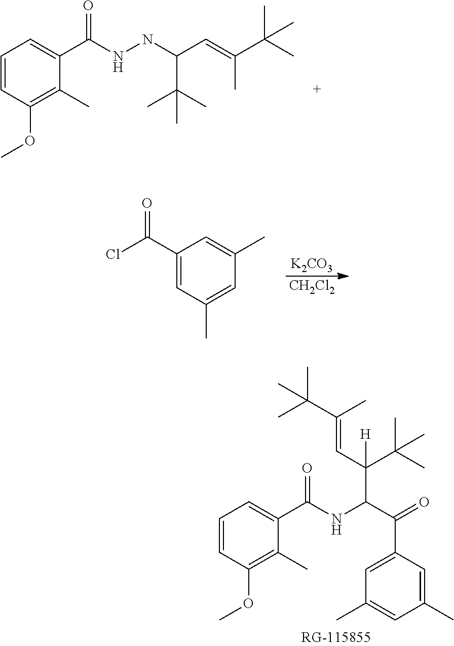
C1=CC(OC)=C(C)C(C(NNC(C=C(C(C)(C)C)C)C(C)(C)C)=O)=C1.C1(C(Cl)=O)=CC(C)=CC(C)=C1.[K2CO3].[CH2Cl2].C1=CC(OC)=C(C)C(C(NC(C(=O)C2=CC(C)=CC(C)=C2)C(C=C(C(C)(C)C)C)(C(C)(C)C)[H])=O)=C1
